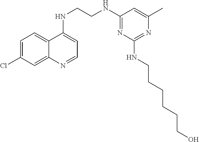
C1=C(Cl)C=C2C(=C1)C(NCCNC1=NC(NCCCCCCO)=NC(C)=C1)=CC=N2
